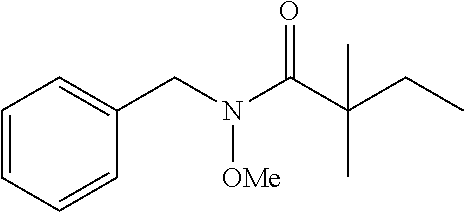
C1=CC=CC(CN(C(C(CC)(C)C)=O)[OMe])=C1
